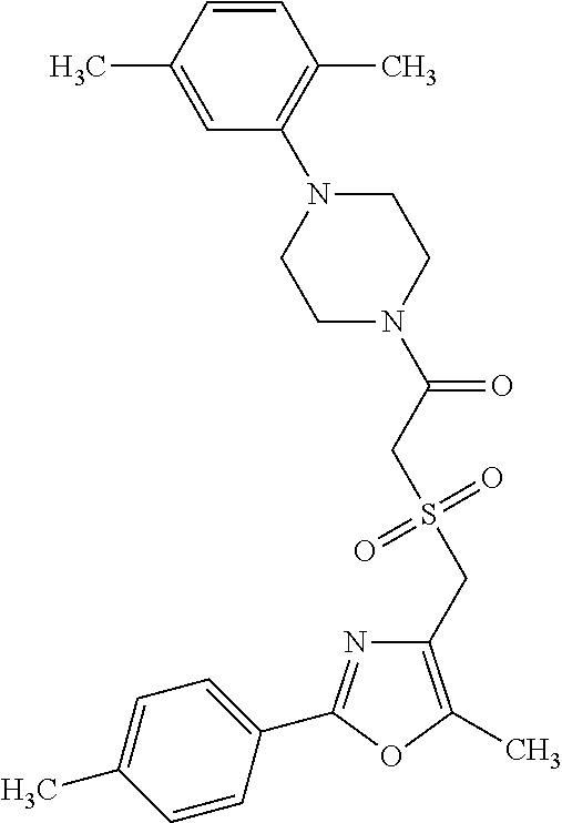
C1(CS(=O)(=O)CC(=O)N2CCN(C3=C(C)C=CC(C)=C3)CC2)=C(C)OC(C2=CC=C(C)C=C2)=N1
